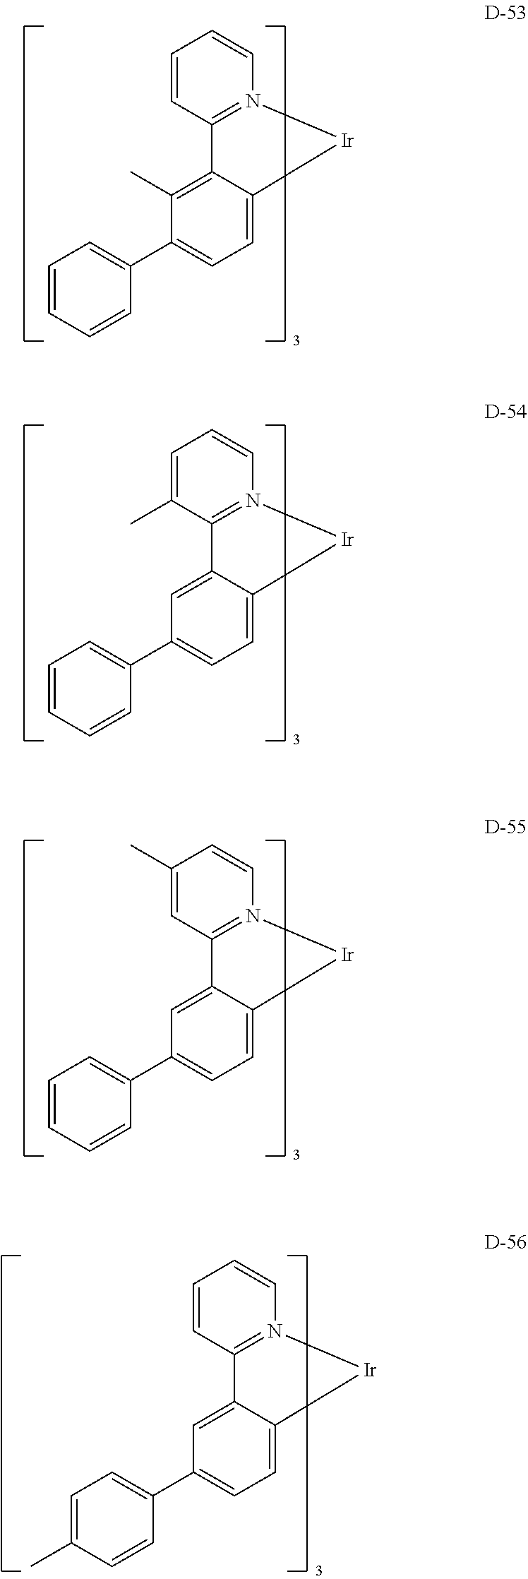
C1=C(C2=CC=CC=C2)C(C)=C2C3=N(C=CC=C3)[Ir]C2=C1.C1=C(C2=CC=CC=C2)C=C2C3=N(C=CC=C3C)[Ir]C2=C1.C1=C(C2=CC=CC=C2)C=C2C3=N(C=CC(C)=C3)[Ir]C2=C1.C1=C(C2=CC=C(C)C=C2)C=C2C3=N(C=CC=C3)[Ir]C2=C1
